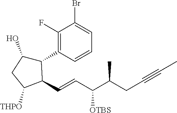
C1(O)CC([THPO])C(C=CC(C(CC#CC)C)[OTBS])C1C1=C(F)C(Br)=CC=C1
